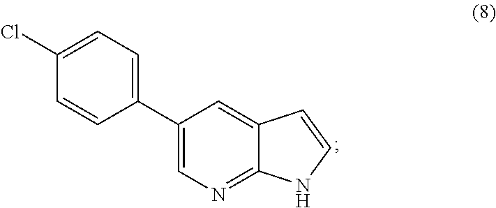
C1(Cl)=CC=C(C2=CN=C3C(=C2)C=CN3)C=C1
